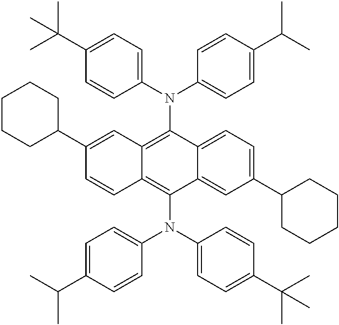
C12=CC=C(C3CCCCC3)C=C1C(N(C1=CC=C(C(C)(C)C)C=C1)C1=CC=C(C(C)C)C=C1)=C1C(=C2N(C2=CC=C(C(C)(C)C)C=C2)C2=CC=C(C(C)C)C=C2)C=C(C2CCCCC2)C=C1
